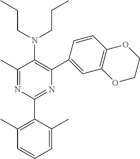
C1(C)=NC(C2=C(C)C=CC=C2C)=NC(C2=CC3=C(C=C2)OCCO3)=C1N(CCC)CCC
